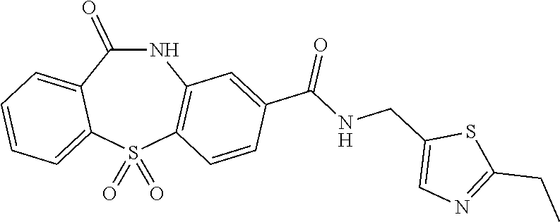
N1C(=O)C2=CC=CC=C2S(=O)(=O)C2=C1C=C(C(NCC1=CN=C(CC)S1)=O)C=C2
